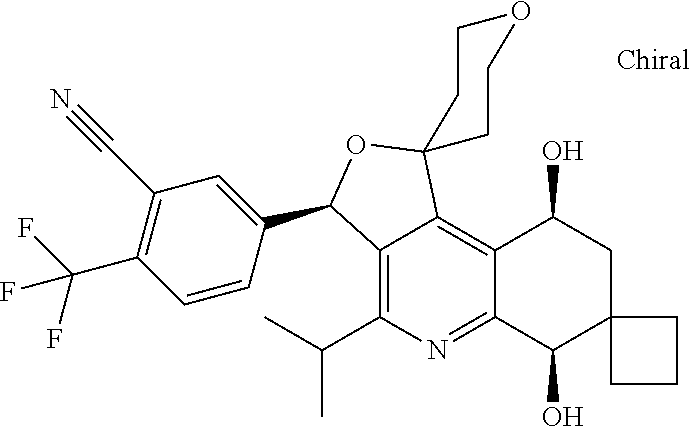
C1=CC(C2C3=C(C(C)C)N=C4C(=C3C3(O2)CCOCC3)C(O)CC2(C4O)CCC2)=CC(C#N)=C1C(F)(F)F
